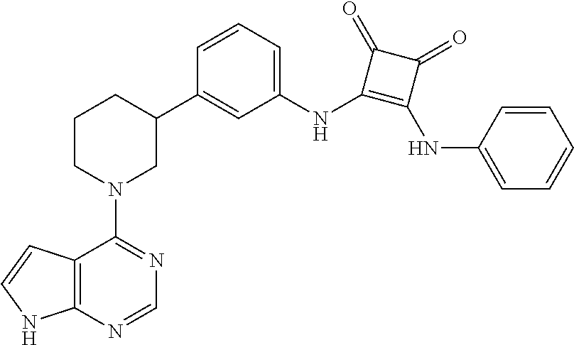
C12=C(N=CN=C1N1CC(C3=CC(NC4=C(NC5=CC=CC=C5)C(=O)C4=O)=CC=C3)CCC1)NC=C2
